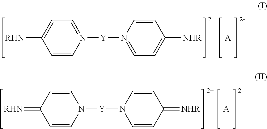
N1([Y]N2=CC=C([NHR])C=C2)=CC=C([RHN])C=C1.[A].N1([Y]N2C=CC(=[NHR])C=C2)C=CC(=[RHN])C=C1.[A]
